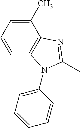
C1=C(C)C2=C(C=C1)N(C1=CC=CC=C1)C(C)=N2
